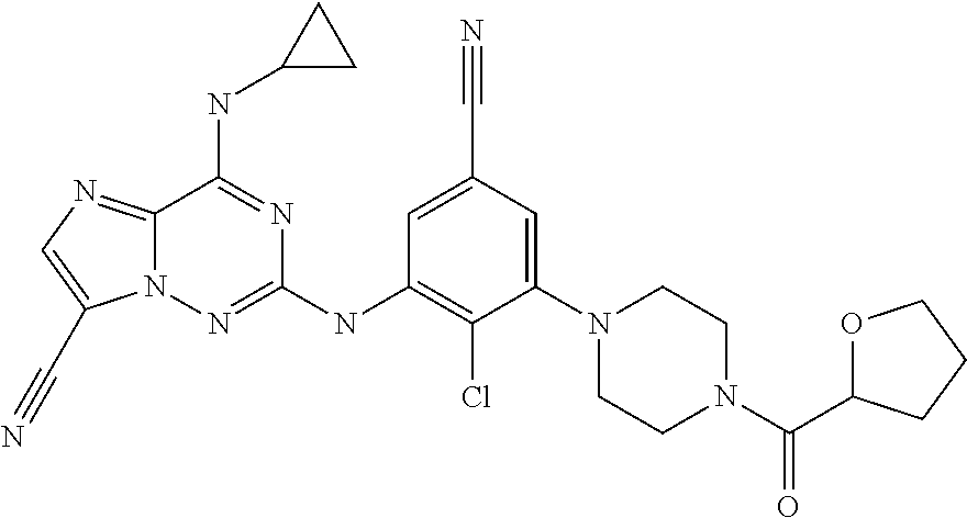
C12=NC=C(C#N)N1N=C(NC1=C(Cl)C(N3CCN(C(=O)C4OCCC4)CC3)=CC(C#N)=C1)N=C2NC1CC1
